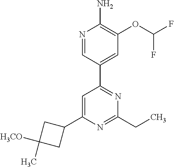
N1=CC(C2=NC(CC)=NC(C3CC([H3CO])(C)C3)=C2)=CC(OC(F)F)=C1N
